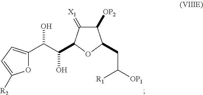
C1([OP2])C(=[X1])C(C(C(C2=CC=C([R2])O2)O)O)OC1CC([OP1])[R1]
